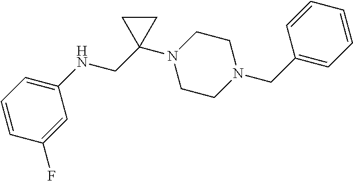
C1=CC(F)=CC(NCC2(N3CCN(CC4=CC=CC=C4)CC3)CC2)=C1
